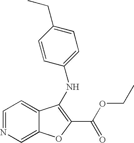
C1=NC=C2C(=C1)C(NC1=CC=C(CC)C=C1)=C(C(OCC)=O)O2
